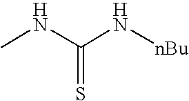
CNC(N[nBu])=S
